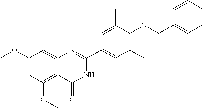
C1(OC)=CC(OC)=C2C(=C1)N=C(C1=CC(C)=C(OCC3=CC=CC=C3)C(C)=C1)NC2=O
